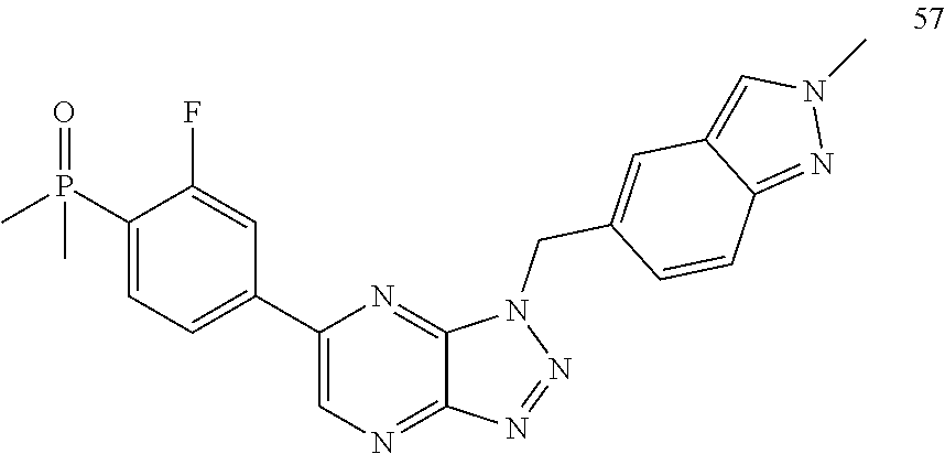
N1=NC2=NC=C(C3=CC=C(P(C)(=O)C)C(F)=C3)N=C2N1CC1=CC2=CN(C)N=C2C=C1
